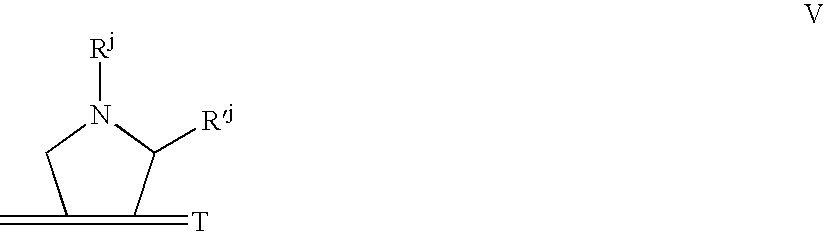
C1(=C)=C(=[T])C([Rj])N([Rj])C1
